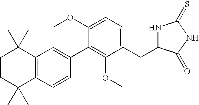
C1CC(C)(C)C2=C(C1(C)C)C=C(C1=C(OC)C(CC3NC(=S)NC3=O)=CC=C1OC)C=C2
